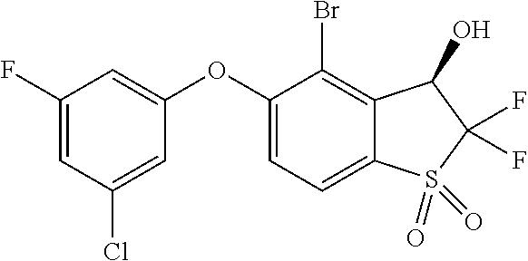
O(C1=CC(F)=CC(Cl)=C1)C1=CC=C2C(=C1Br)C(O)C(F)(F)S2(=O)=O
